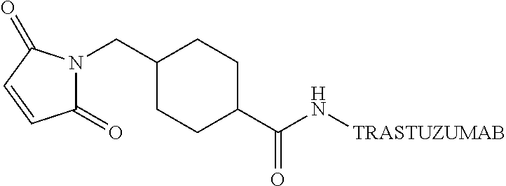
C1(=O)N(CC2CCC(C(N[TRASTUZUMAB])=O)CC2)C(=O)C=C1
